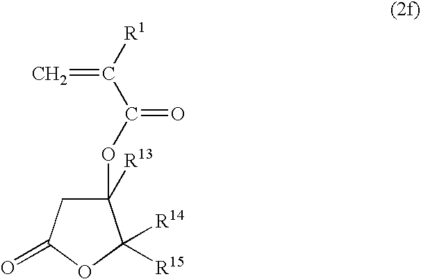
C1(OC(=O)C([R1])=C)([R13])CC(=O)OC1([R15])[R14]
